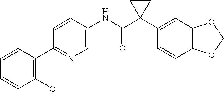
C1=CC(C2=NC=C(NC(C3(C4=CC5=C(C=C4)OCO5)CC3)=O)C=C2)=C(OC)C=C1
